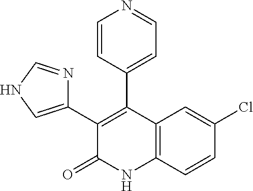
C1(C2=CNC=N2)=C(C2=CC=NC=C2)C2=C(NC1=O)C=CC(Cl)=C2
